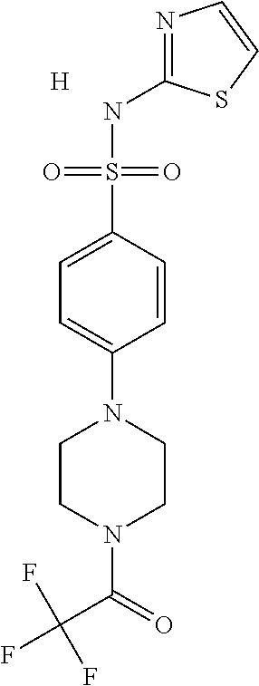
N1=C(NS(C2=CC=C(N3CCN(C(=O)C(F)(F)F)CC3)C=C2)(=O)=O)SC=C1.[H]
